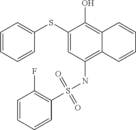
C1=CC=CC(SC2=CC(NS(C3=C(F)C=CC=C3)(=O)=O)=C3C(=C2O)C=CC=C3)=C1
